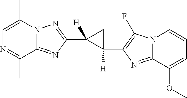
C1=C(C)N2C(=NC(C3([H])C(C4=C(F)N5C(=N4)C(OC)=CC=C5)([H])C3)=N2)C(C)=N1
